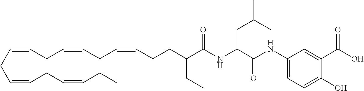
C(C=CCC=CCC=CCCC(C(NC(C(NC1=CC=C(O)C(C(O)=O)=C1)=O)CC(C)C)=O)CC)C=CCC=CCC
